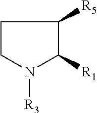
C1CC([R5])C([R1])N1[R3]
